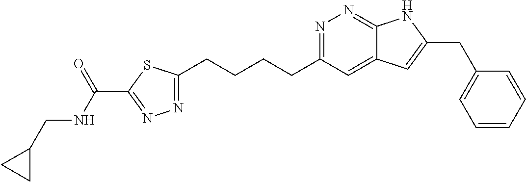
N1=C(CCCCC2=NN=C(C(NCC3CC3)=O)S2)C=C2C(=N1)NC(CC1=CC=CC=C1)=C2
